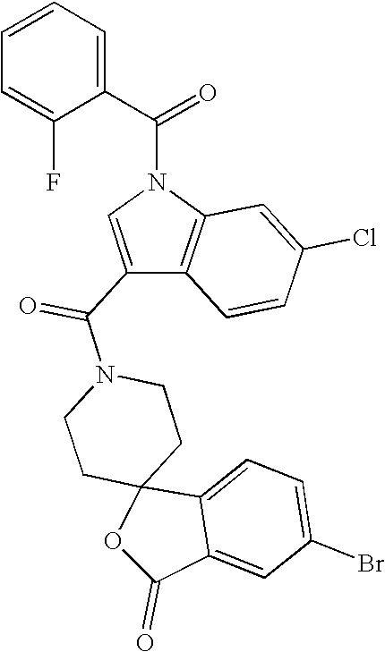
C1CN(C(C2=CN(C(C3=CC=CC=C3F)=O)C3=C2C=CC(Cl)=C3)=O)CCC12C1=CC=C(Br)C=C1C(=O)O2
